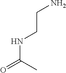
NCCNC(=O)C
